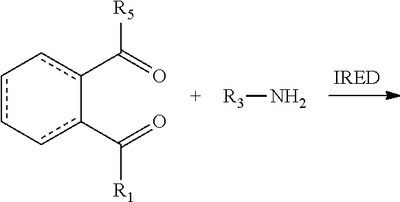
[R3]N.c1c-cc(C(=O)[R1])-c(C(=O)[R5])c-1
